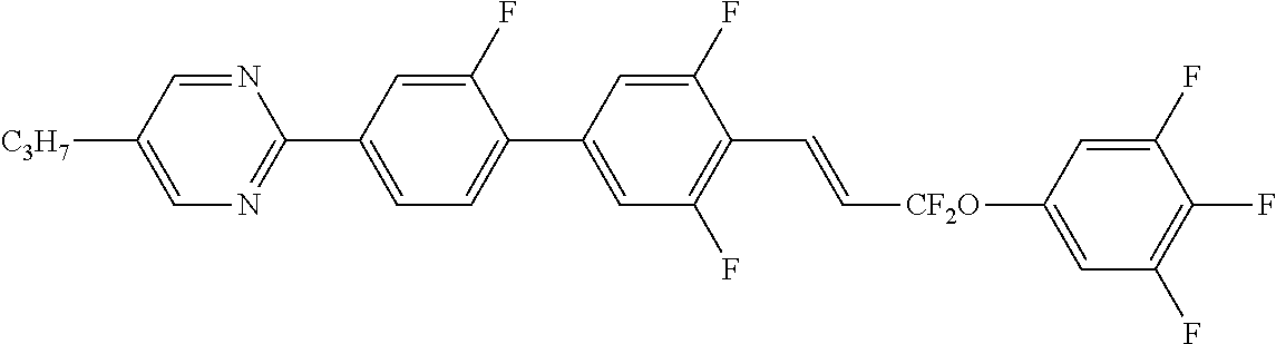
C1(F)=CC(C2=NC=C([C3H7])C=N2)=CC=C1C1=CC(F)=C(C=C[CF2O]C2=CC(F)=C(F)C(F)=C2)C(F)=C1
